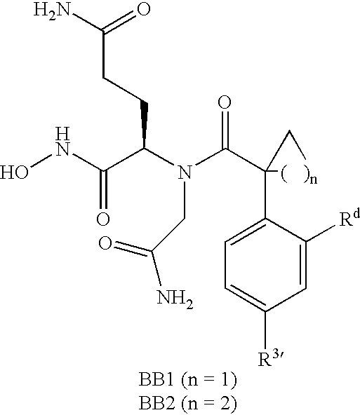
ONC(C(N(C(C1(C2=CC=C([R3])C=C2[Rd])[(   )n]C1)=O)CC(=O)N)CCC(N)=O)=O
